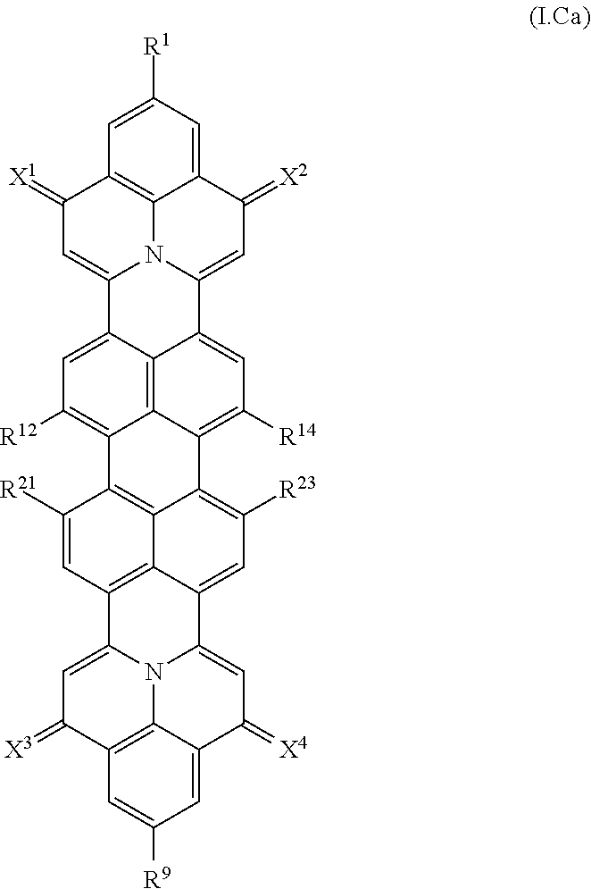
C12=C3C4=CC([R12])=C1C1=C5C(=C([R23])C=C6C5=C(C=C1[R21])C1=CC(=[X3])C5=C7N1C6=CC(=[X4])C7=CC([R9])=C5)C2=C([R14])C=C3C1=CC(=[X2])C2=CC([R1])=CC3=C2N1C4=CC3=[X1]
